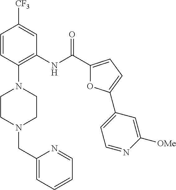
C1=CC(N2CCN(CC3=CC=CC=N3)CC2)=C(NC(C2=CC=C(C3=CC=NC([OMe])=C3)O2)=O)C=C1[CF3]
